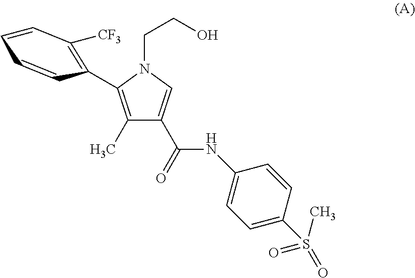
C(N1C(C2=C([CF3])C=CC=C2)=C(C)C(C(NC2=CC=C(S(=O)(C)=O)C=C2)=O)=C1)CO
